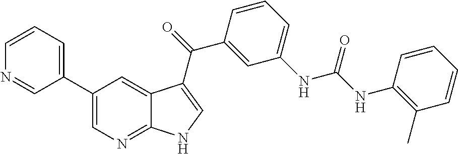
C1(C2=CN=C3C(=C2)C(C(=O)C2=CC(NC(NC4=C(C)C=CC=C4)=O)=CC=C2)=CN3)=CC=CN=C1
